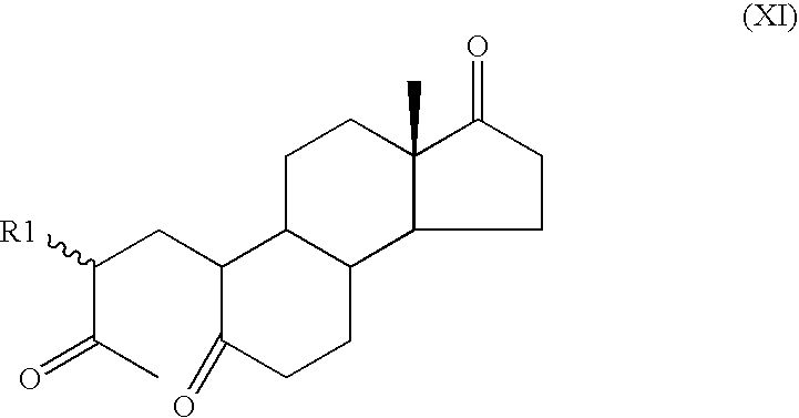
C1C2C(CCC(=O)C2CC(C(=O)C)[R1])C2C(C)(C1)C(=O)CC2
